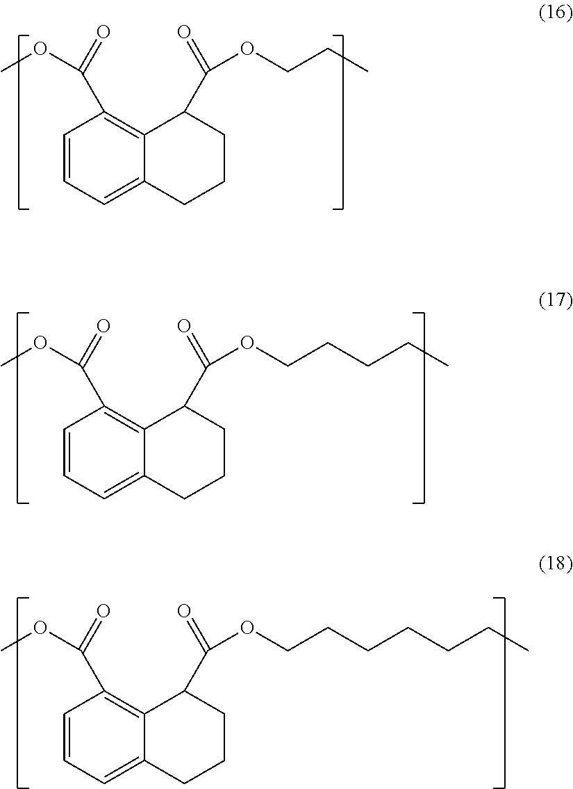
C1=CC=C2C(=C1C(=O)OC)C(C(=O)OCCC)CCC2.C1=CC=C2C(=C1C(=O)OC)C(C(=O)OCCCCC)CCC2.C1=CC=C2C(=C1C(=O)OC)C(C(=O)OCCCCCCC)CCC2
